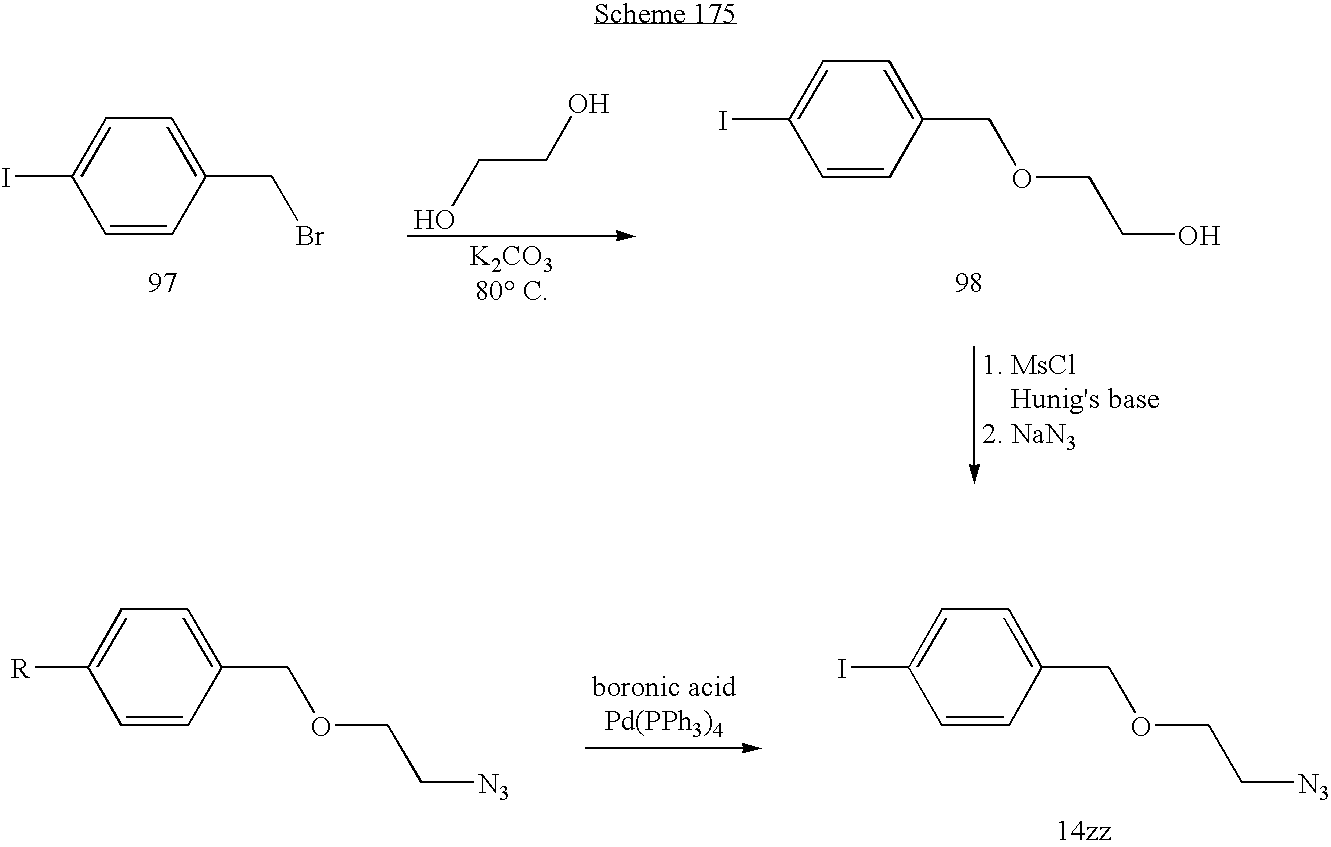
C(C1=CC=C(I)C=C1)Br.C(CO)O.C(C1=CC=C(I)C=C1)OCCO.C(C1=CC=C([R])C=C1)OCC[N3].C(C1=CC=C(I)C=C1)OCC[N3]
